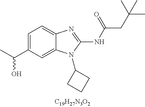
C1=C(C(C)O)C=C2C(=C1)N=C(NC(CC(C)(C)C)=O)N2C1CCC1
